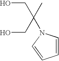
OCC(C)(CO)N1C=CC=C1
